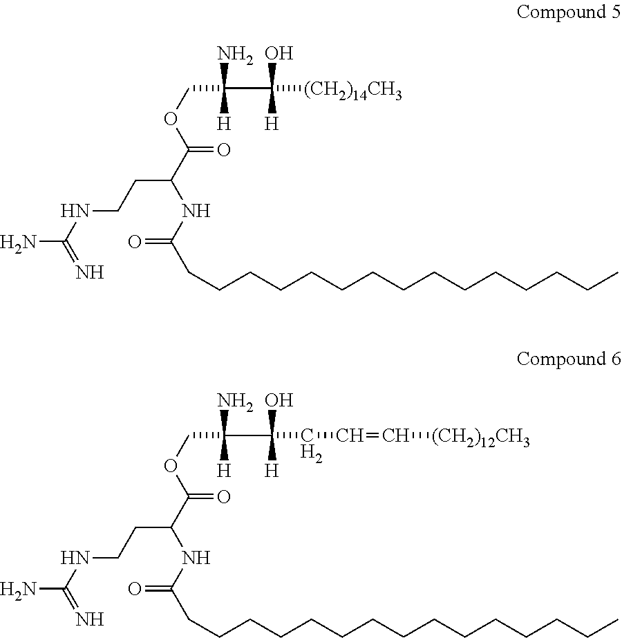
NC(NCCC(C(=O)OCC(N)([H])C(O)([H])[(CH2)14CH3])NC(CCCCCCCCCCCCCCC)=O)=N.NC(NCCC(C(=O)OCC(N)([H])C(O)([H])CC=C[(CH2)12CH3])NC(CCCCCCCCCCCCCCC)=O)=N
